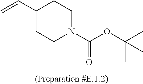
C1(C=C)CCN(C(=O)OC(C)(C)C)CC1
